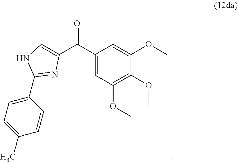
C(C1=CC(OC)=C(OC)C(OC)=C1)(=O)C1=CNC(C2=CC=C(C)C=C2)=N1
